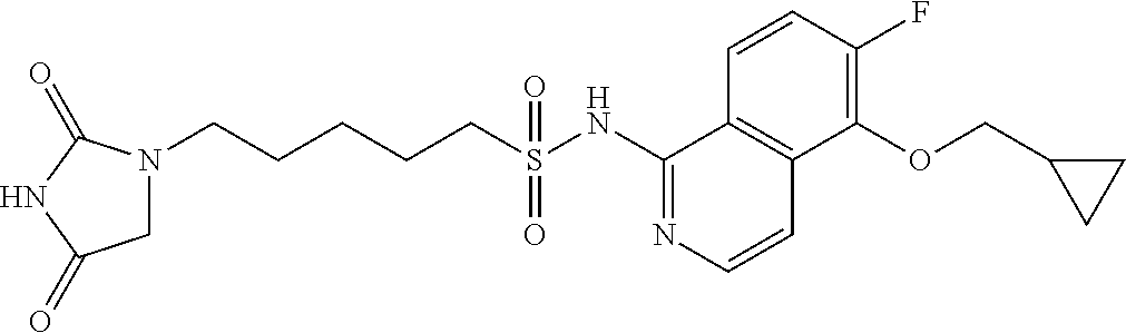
N1(CCCCCS(NC2=NC=CC3=C2C=CC(F)=C3OCC2CC2)(=O)=O)CC(=O)NC1=O
